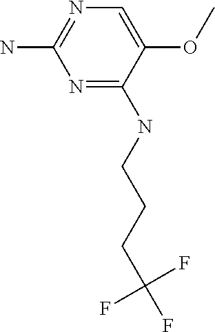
N1=C(NCCCC(F)(F)F)C(OC)=CN=C1N
